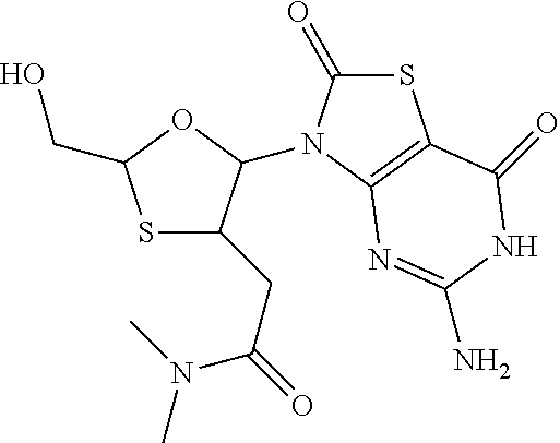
S1C(CO)OC(N2C3=C(C(=O)NC(N)=N3)SC2=O)C1CC(=O)N(C)C
